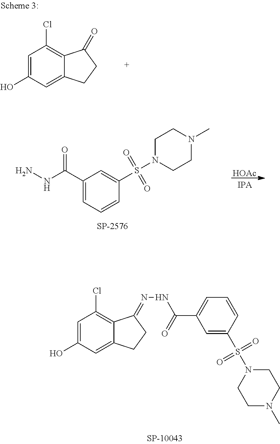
C1=C(O)C=C2C(=C1Cl)C(=O)CC2.C1(C(NN)=O)=CC=CC(S(N2CCN(C)CC2)(=O)=O)=C1.[HOAc].C1=C(O)C=C2C(=C1Cl)C(=NNC(C1=CC=CC(S(=O)(=O)N3CCN(C)CC3)=C1)=O)CC2
